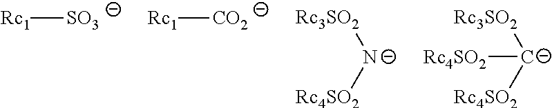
[Rc1][SO3].[Rc1][CO2].[Rc3SO2][N-][Rc4SO2].[Rc3SO2][C-]([Rc4SO2])[Rc4SO2]
